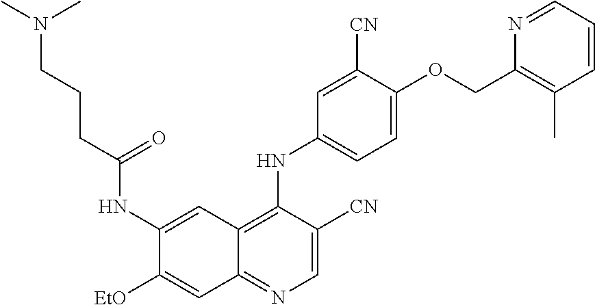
C1=C([CN])C(NC2=CC=C(OCC3=C(C)C=CC=N3)C([CN])=C2)=C2C(=N1)C=C([EtO])C(NC(CCCN(C)C)=O)=C2
